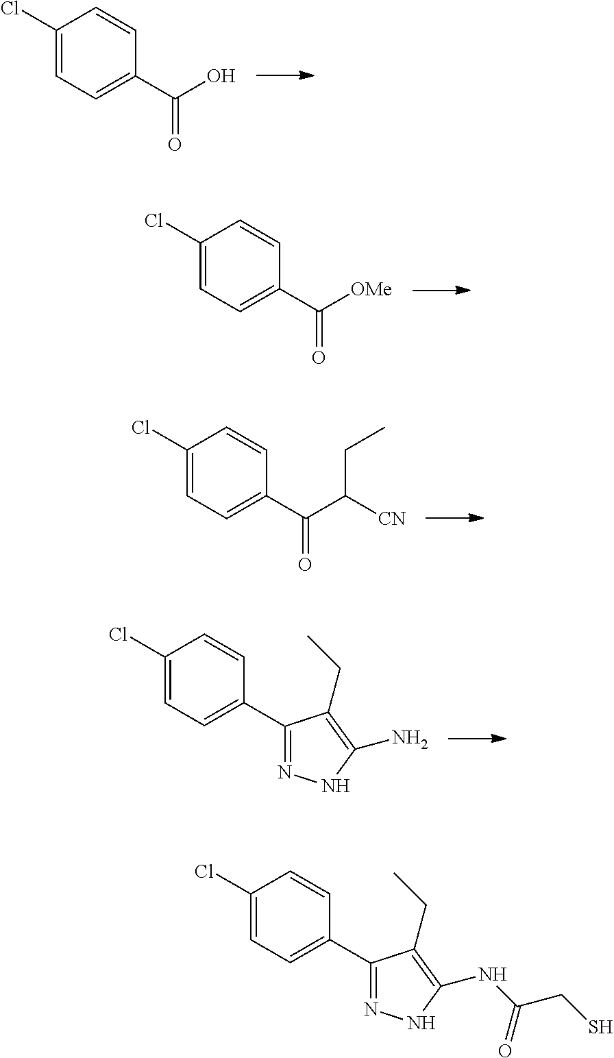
C1(Cl)=CC=C(C(O)=O)C=C1.C1(Cl)=CC=C(C([OMe])=O)C=C1.C1(Cl)=CC=C(C(C([CN])CC)=O)C=C1.C1(Cl)=CC=C(C2=NNC(N)=C2CC)C=C1.C1(Cl)=CC=C(C2=NNC(NC(CS)=O)=C2CC)C=C1
